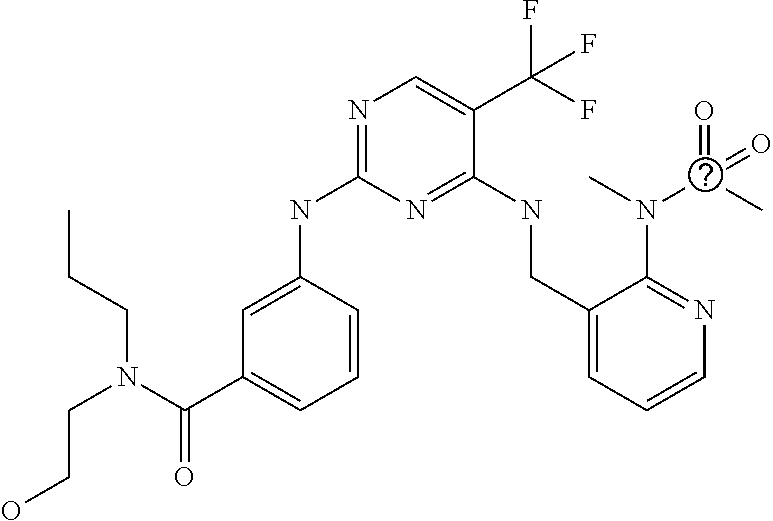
N(C1=NC=C(C(F)(F)F)C(NCC2=CC=CN=C2N(C(=O)(C)=O)C)=N1)C1=CC(C(N(CCO)CCC)=O)=CC=C1
